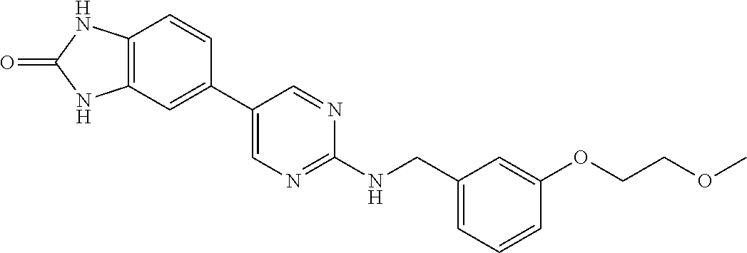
C12=C(C=CC(C3=CN=C(NCC4=CC=CC(OCCOC)=C4)N=C3)=C1)NC(=O)N2
